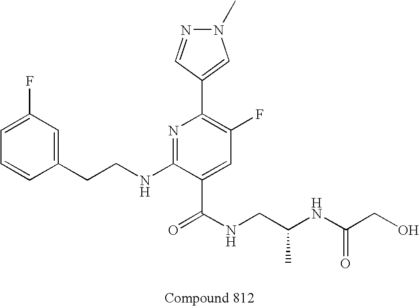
C1=CC(CCNC2=NC(C3=CN(C)N=C3)=C(F)C=C2C(NCC(NC(CO)=O)C)=O)=CC(F)=C1
